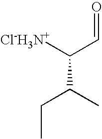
C(C=O)([Cl-H3N+])C(CC)C
